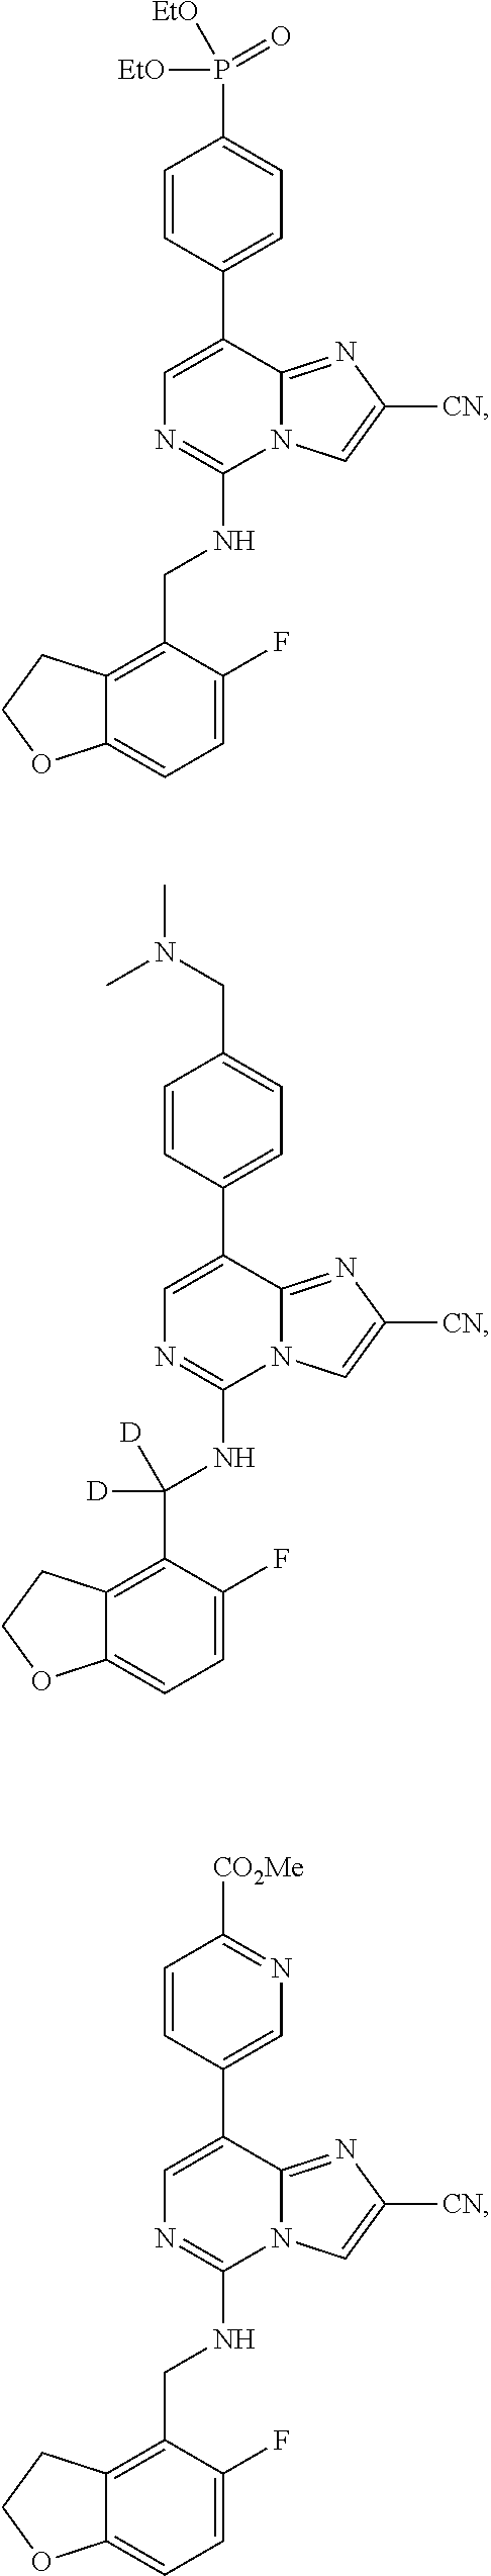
C1=C(C2=CC=C(P([EtO])(=O)[EtO])C=C2)C2=NC([CN])=CN2C(NCC2=C3C(=CC=C2F)OCC3)=N1.C1=C(C2=CC=C(CN(C)C)C=C2)C2=NC([CN])=CN2C(NC(C2=C3C(=CC=C2F)OCC3)([D])[D])=N1.C1=C(C2=CN=C([CO2Me])C=C2)C2=NC([CN])=CN2C(NCC2=C3C(=CC=C2F)OCC3)=N1
